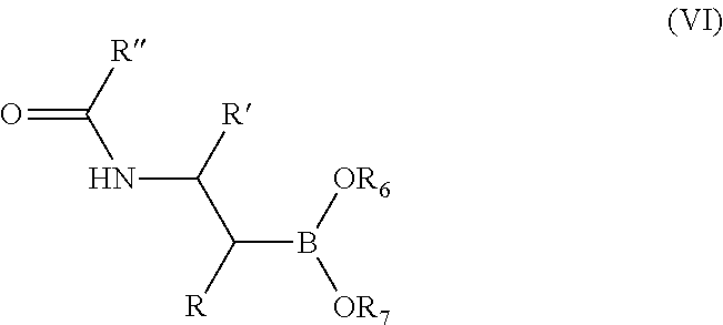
[OR6]B([OR7])C([R])C([R])NC(=O)[R]
